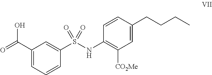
OC(=O)C1=CC=CC(S(NC2=C([CO2Me])C=C(CCCC)C=C2)(=O)=O)=C1
